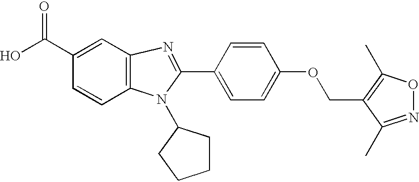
C1=CC2=C(C=C1C(O)=O)N=C(C1=CC=C(OCC3=C(C)ON=C3C)C=C1)N2C1CCCC1
